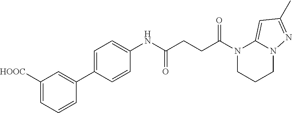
N1(C(=O)CCC(=O)NC2=CC=C(C3=CC([HOOC])=CC=C3)C=C2)CCCN2C1=CC(C)=N2
